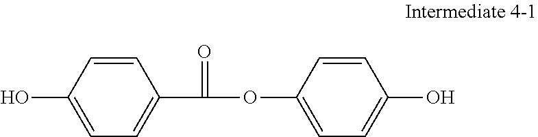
O(C(=O)C1=CC=C(O)C=C1)C1=CC=C(O)C=C1
